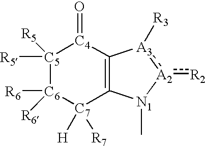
[C5]1([R5])([R5])[C6]([R6])([R6])[C7]([H])([R7])C2=C([C4]1=O)[A3]([R3]):[A2](:[R2])[N1]2C
